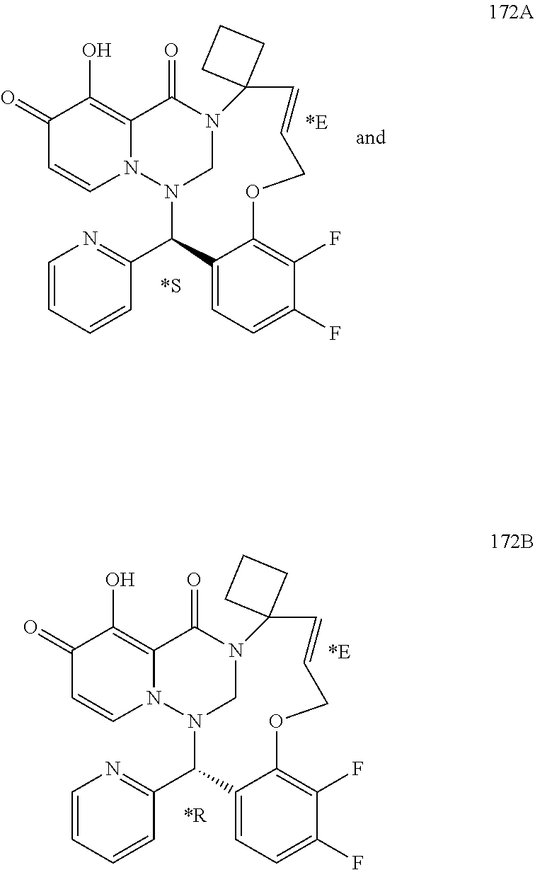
C1(C2=NC=CC=C2)N2CN(C(=O)C3=C(O)C(=O)C=CN23)C2(C=CCOC3=C(F)C(F)=CC=C13)CCC2.C1(C2=NC=CC=C2)N2CN(C(=O)C3=C(O)C(=O)C=CN23)C2(C=CCOC3=C(F)C(F)=CC=C13)CCC2
